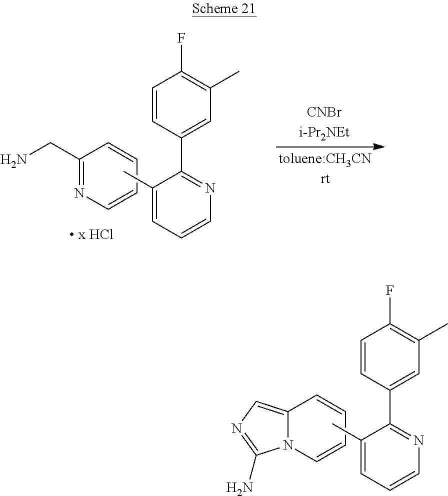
C1(CN)=NC=CC=C1.C1(C)=CC=CN=C1C1=CC(C)=C(F)C=C1.C12=CN=C(N)N1C=CC=C2.C1(C)=CC=CN=C1C1=CC(C)=C(F)C=C1
